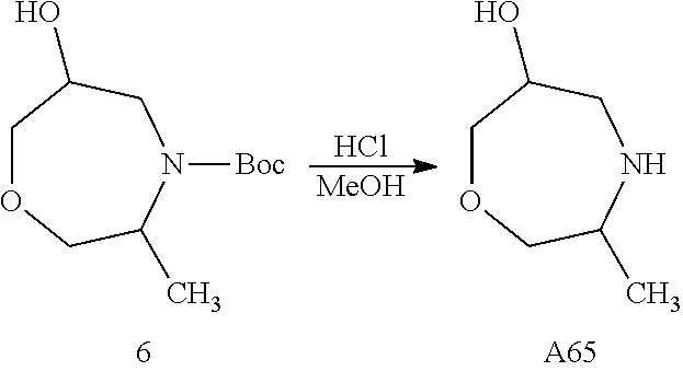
C1OCC(C)N([Boc])CC1O.C1OCC(C)NCC1O.Cl.[MeOH].[A65]
